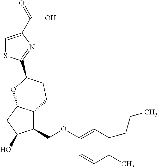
C1=C(C(O)=O)N=C(C2CCC3C(COC4=CC(CCC)=C(C)C=C4)C(O)CC3O2)S1
